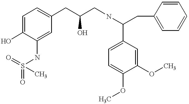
C1=C(O)C(NS(=O)(C)=O)=CC(CC(CNC(C2=CC=C(OC)C(OC)=C2)CC2=CC=CC=C2)O)=C1
